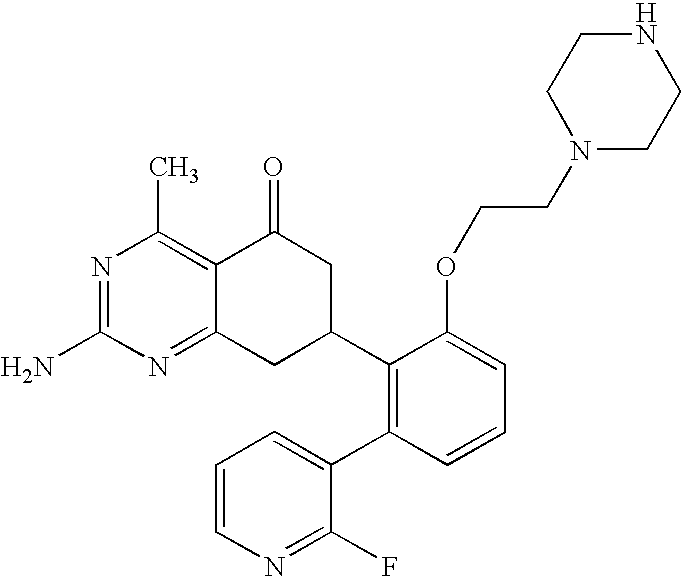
C12=NC(N)=NC(C)=C1C(=O)CC(C1=C(C3=CC=CN=C3F)C=CC=C1OCCN1CCNCC1)C2
